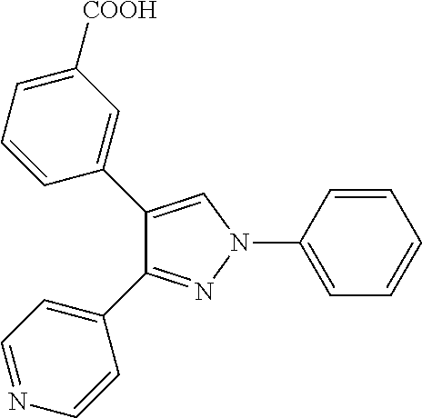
C1=NC=CC(C2=NN(C3=CC=CC=C3)C=C2C2=CC([COOH])=CC=C2)=C1
